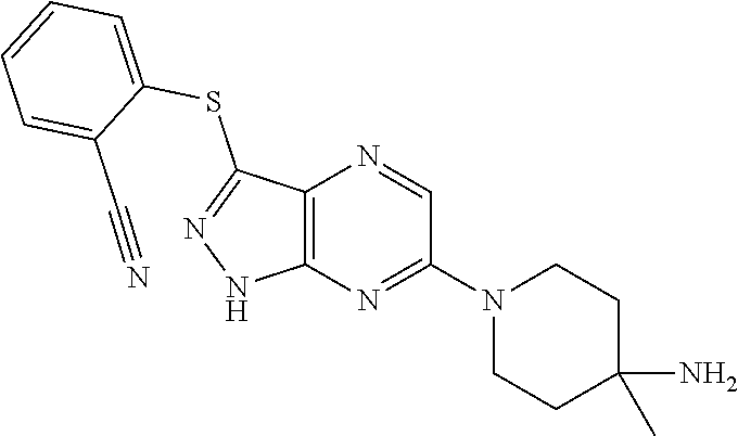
C12=C(N=C(N3CCC(C)(N)CC3)C=N1)NN=C2SC1=CC=CC=C1C#N
